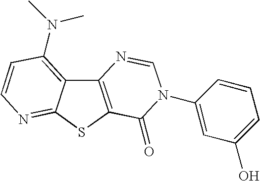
C12=C(SC3=NC=CC(N(C)C)=C13)C(=O)N(C1=CC(O)=CC=C1)C=N2
